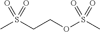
CS(CCOS(C)(=O)=O)(=O)=O
